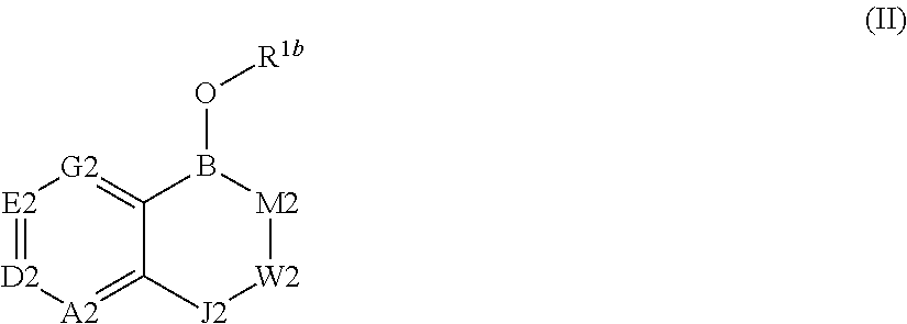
[E2]1=[D2][A2]=C2C(=[G2]1)B(O[R1b])[M2][W2][J2]2
